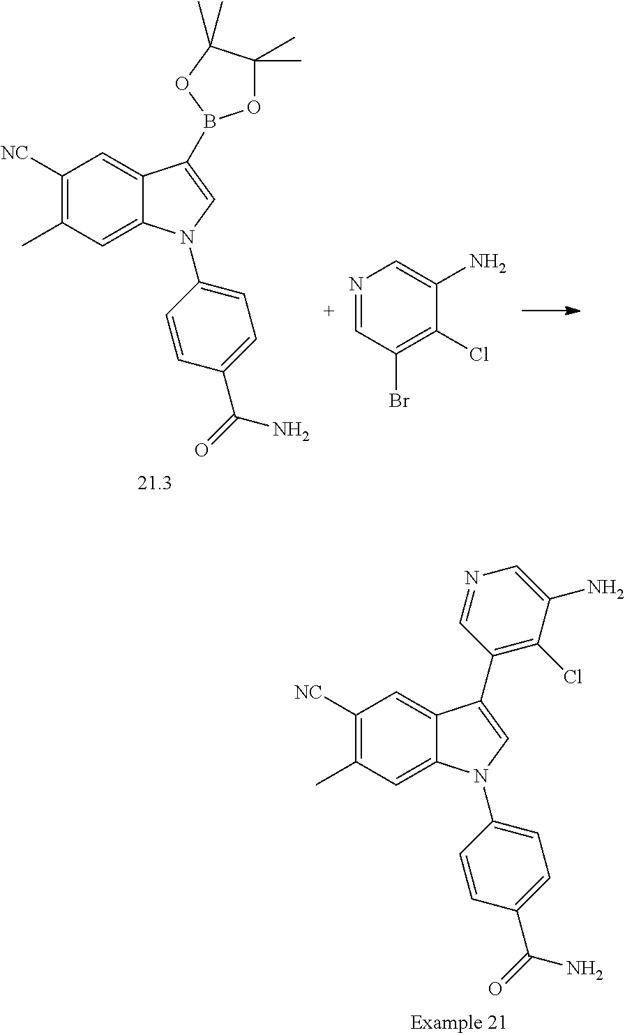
C1([NC])=C(C)C=C2C(=C1)C(B1OC(C)(C)C(C)(C)O1)=CN2C1=CC=C(C(N)=O)C=C1.N1=CC(Br)=C(Cl)C(N)=C1.C1([NC])=C(C)C=C2C(=C1)C(C1=C(Cl)C(N)=CN=C1)=CN2C1=CC=C(C(N)=O)C=C1
